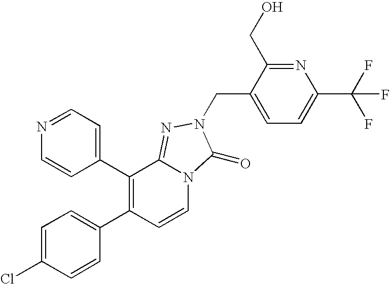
C1(C2=C(C3=CC=C(Cl)C=C3)C=CN3C2=NN(CC2=CC=C(C(F)(F)F)N=C2CO)C3=O)=CC=NC=C1
